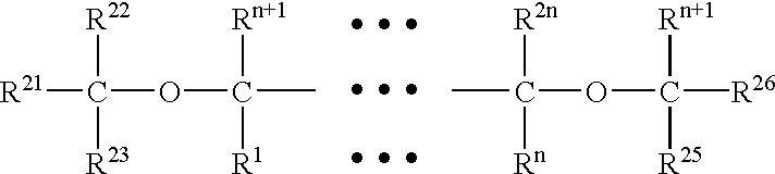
C(OC(C)([Rn])[R1])([R21])([R22])[R23].[  ].[  ].C(OC([Rn])([R25])[R26])([R2n])([Rn])C.[  ]
